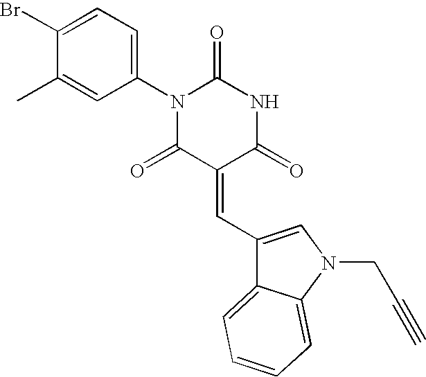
C1=C(Br)C(C)=CC(N2C(=O)NC(=O)C(=CC3=CN(CC#C)C4=CC=CC=C34)C2=O)=C1
